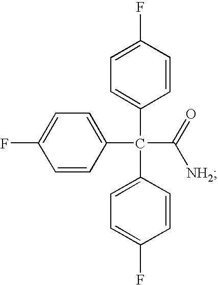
C1=CC(C(C2=CC=C(F)C=C2)(C2=CC=C(F)C=C2)C([NH2])=O)=CC=C1F
